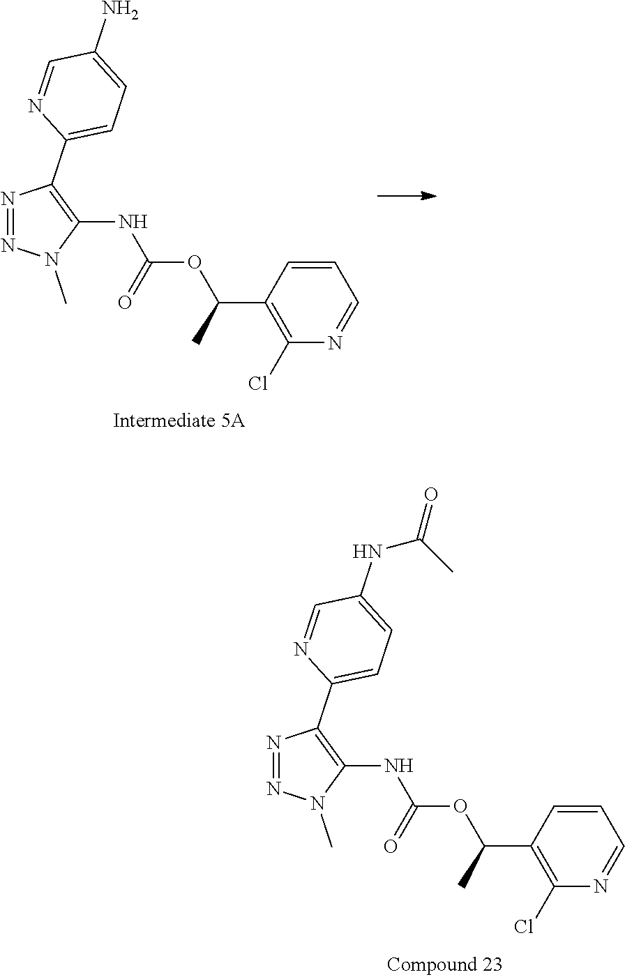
C1=CC(C(C)OC(NC2=C(C3=CC=C(N)C=N3)N=NN2C)=O)=C(Cl)N=C1.C1=CC(C(C)OC(NC2=C(C3=CC=C(NC(=O)C)C=N3)N=NN2C)=O)=C(Cl)N=C1
